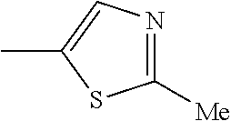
C1([Me])=NC=C(C)S1
